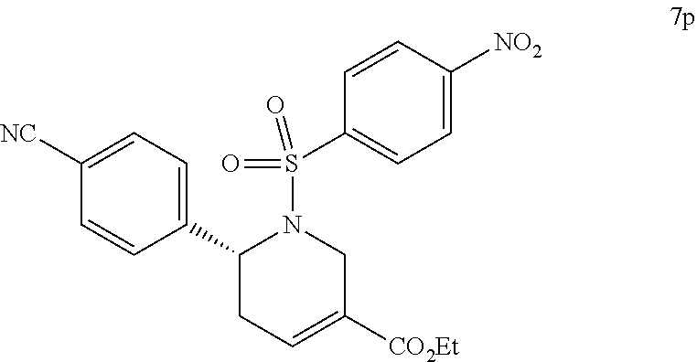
C1=CC(C2CC=C([CO2Et])CN2S(=O)(=O)C2=CC=C([NO2])C=C2)=CC=C1[NC]
